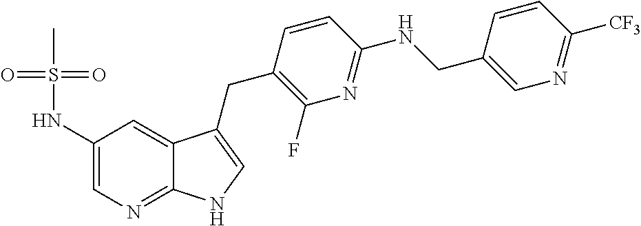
C1(NS(=O)(=O)C)=CN=C2C(=C1)C(CC1=C(F)N=C(NCC3=CN=C([CF3])C=C3)C=C1)=CN2
